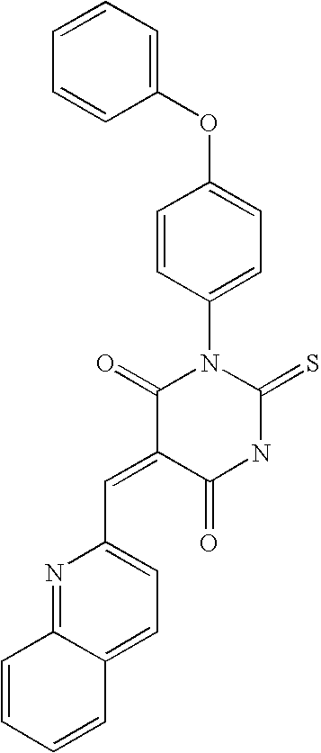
O=C1C(=CC2=CC=C3C(=N2)C=CC=C3)C(=O)N(C2=CC=C(OC3=CC=CC=C3)C=C2)C(=S)N1
